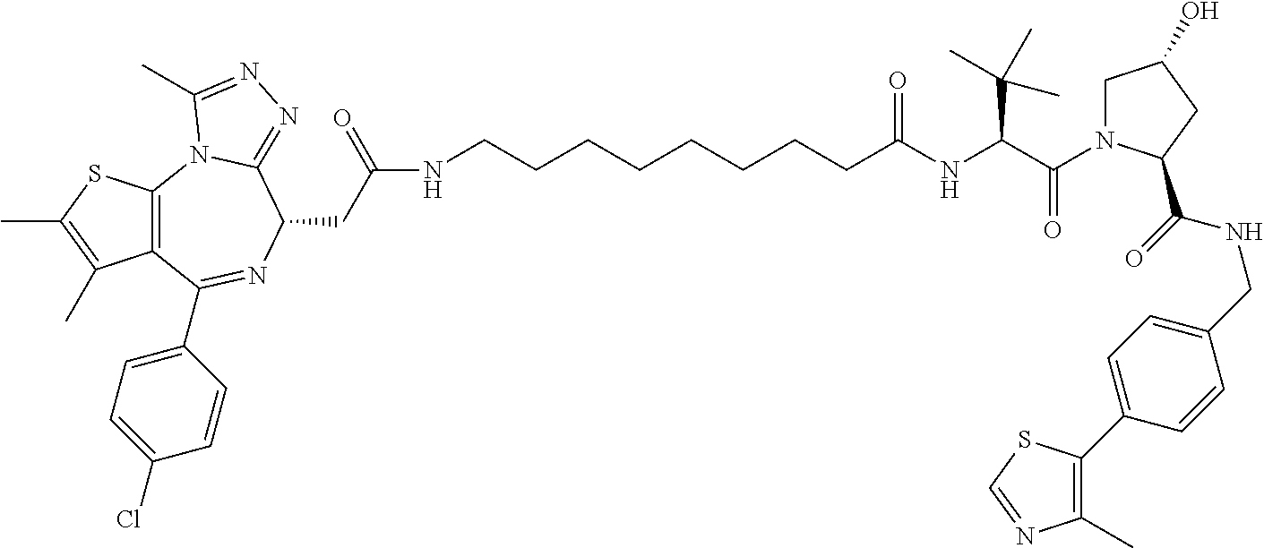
S1C(C)=C(C)C2=C1N1C(=NN=C1C)C(CC(NCCCCCCCCC(NC(C(=O)N1CC(O)CC1C(=O)NCC1=CC=C(C3=C(C)N=CS3)C=C1)C(C)(C)C)=O)=O)N=C2C1=CC=C(Cl)C=C1
